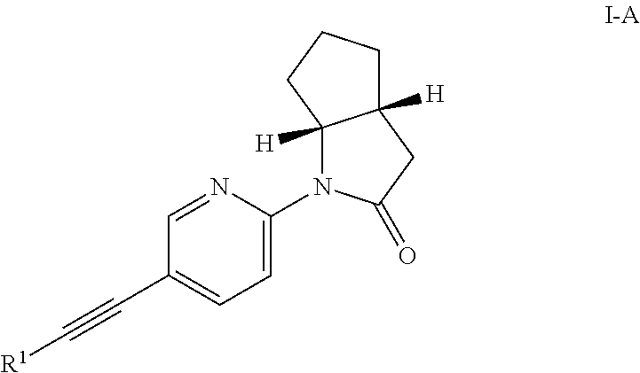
C12([H])N(C3=CC=C(C#C[R1])C=N3)C(=O)CC1([H])CCC2
